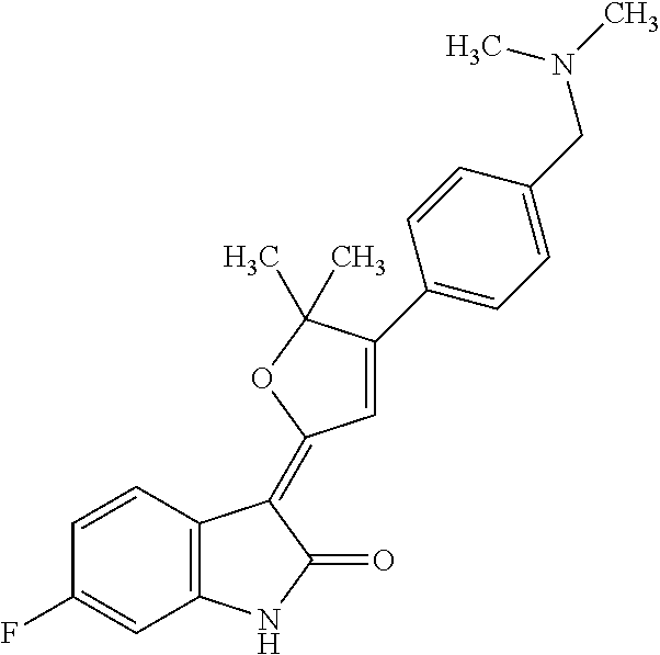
C1=CC(F)=CC2=C1C(=C1C=C(C3=CC=C(CN(C)C)C=C3)C(C)(C)O1)C(=O)N2
